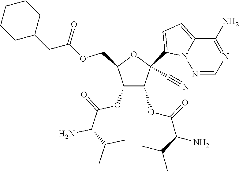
C1(OC(=O)C(N)C(C)C)C(OC(=O)C(N)C(C)C)C(COC(CC2CCCCC2)=O)OC1(C1=CC=C2N1N=CN=C2N)C#N
